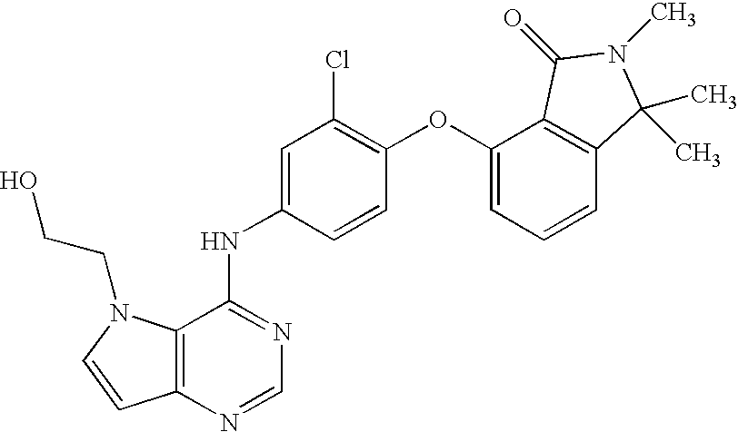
C12=C(N=CN=C1NC1=CC(Cl)=C(OC3=CC=CC4=C3C(=O)N(C)C4(C)C)C=C1)C=CN2CCO
